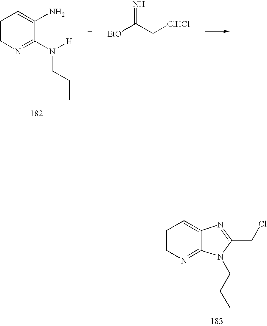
C1=CN=C(N([H])CCC)C(N)=C1.[EtO]C(C[ClHCl])=N.C1=CN=C2C(=C1)N=C(CCl)N2CCC
